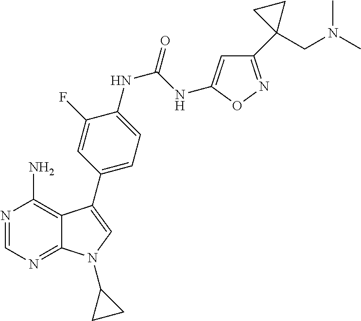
N1=CN=C2C(=C1N)C(C1=CC=C(NC(NC3=CC(C4(CN(C)C)CC4)=NO3)=O)C(F)=C1)=CN2C1CC1
